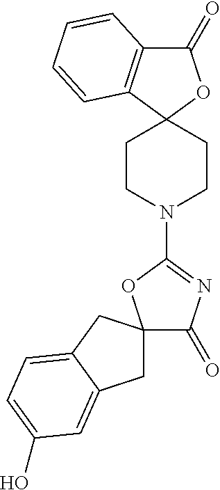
C1(=O)C2=C(C3(O1)CCN(C1=NC(=O)C4(O1)CC1=CC(O)=CC=C1C4)CC3)C=CC=C2
